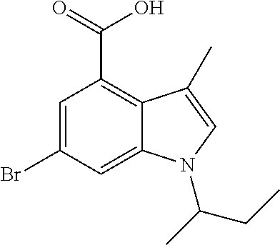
C1(Br)=CC(C(=O)O)=C2C(=C1)N(C(C)CC)C=C2C
